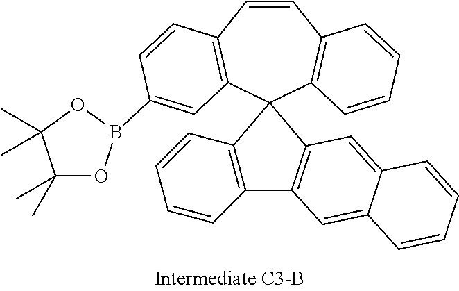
C1=CC2=C(C3(C4=C1C=CC=C4)C1=C(C=CC=C1)C1=C3C=C3C(=C1)C=CC=C3)C=C(B1OC(C)(C)C(C)(C)O1)C=C2
